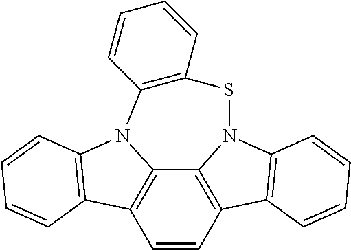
C12=C3C=CC4=C1N(C1=C4C=CC=C1)SC1=C(C=CC=C1)N2C1=C3C=CC=C1
